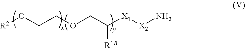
[R2]OCCOCC([X1][X2]N)[R1B]
